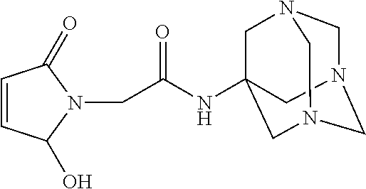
C1(O)N(CC(NC23CN4CN(CN(C2)C4)C3)=O)C(=O)C=C1
